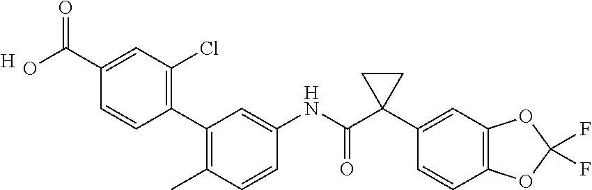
C1=CC(C)=C(C2=C(Cl)C=C(C(=O)O)C=C2)C=C1NC(C1(C2=CC3=C(C=C2)OC(F)(F)O3)CC1)=O.[H]
